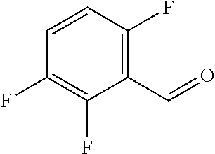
C1(F)=C(C=O)C(F)=C(F)C=C1
